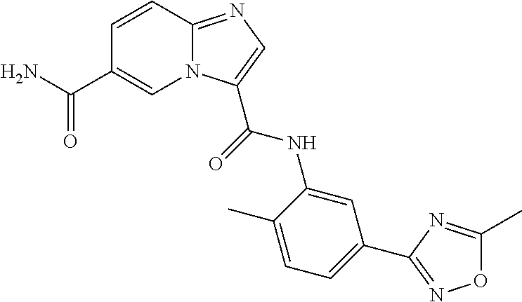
N12C(=NC=C1C(=O)NC1=CC(C3=NOC(C)=N3)=CC=C1C)C=CC(C(=O)N)=C2
